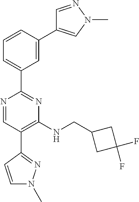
N1=CC(C2=NN(C)C=C2)=C(NCC2CC(F)(F)C2)N=C1C1=CC=CC(C2=CN(C)N=C2)=C1
